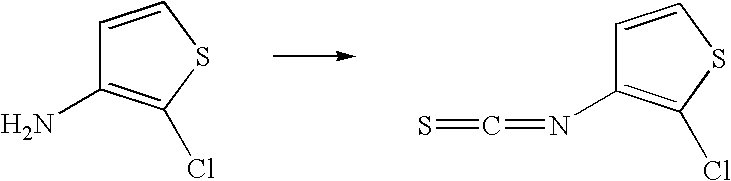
C1=CSC(Cl)=C1N.C1=CSC(Cl)=C1N=C=S
